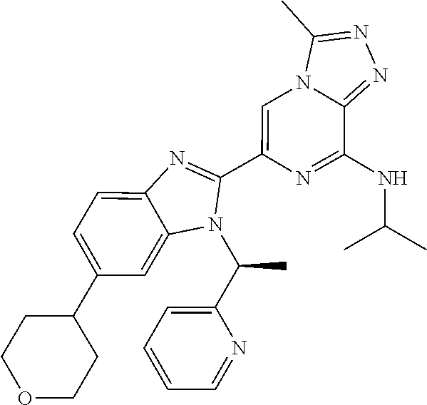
C1=C(C2CCOCC2)C=C2C(=C1)N=C(C1=CN3C(=NN=C3C)C(NC(C)C)=N1)N2C(C1=CC=CC=N1)C
